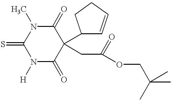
N1([H])C(=O)C(C2C=CCC2)(CC(OCC(C)(C)C)=O)C(=O)N(C)C1=S
